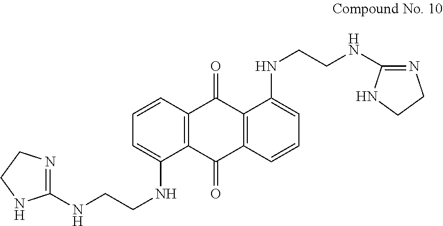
C12=C(C=CC=C1NCCNC1=NCCN1)C(=O)C1=C(C2=O)C=CC=C1NCCNC1=NCCN1
